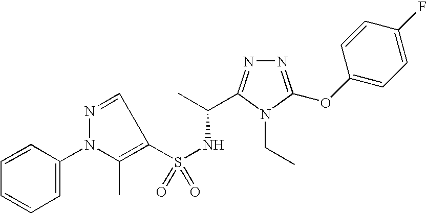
N1=C(OC2=CC=C(F)C=C2)N(CC)C(C(C)NS(=O)(=O)C2=C(C)N(C3=CC=CC=C3)N=C2)=N1
